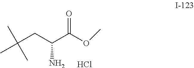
CC(C)(CC(N)C(OC)=O)C.Cl
